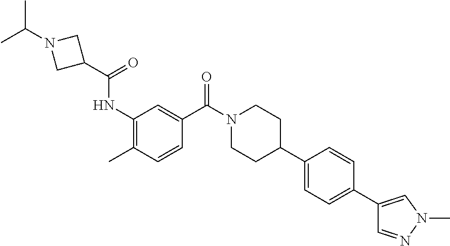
CC1=C(NC(=O)C2CN(C(C)C)C2)C=C(C(N2CCC(C3=CC=C(C4=CN(C)N=C4)C=C3)CC2)=O)C=C1
